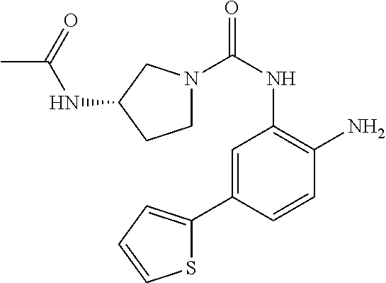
C1N(C(NC2=C(N)C=CC(C3=CC=CS3)=C2)=O)CC(NC(C)=O)C1
